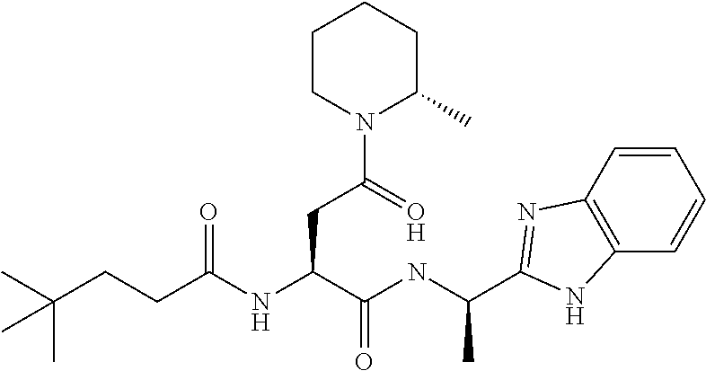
CC(CCC(NC(C(NC(C)C1=NC2=C(C=CC=C2)N1)=O)CC(N1C(C)CCCC1)=O)=O)(C)C
